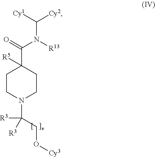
C(N(C(C1([R5])CCN(C([R3])([R3])CO[Cy3])CC1)=O)[R13])([Cy2])[Cy1]
